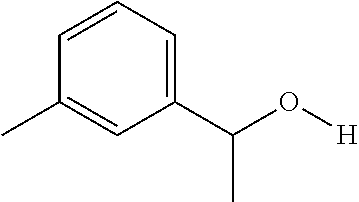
C1(C(O[H])C)=CC=CC(C)=C1
